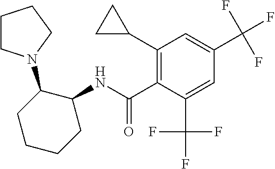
C1(C2CC2)=C(C(NC2C(N3CCCC3)CCCC2)=O)C(C(F)(F)F)=CC(C(F)(F)F)=C1
